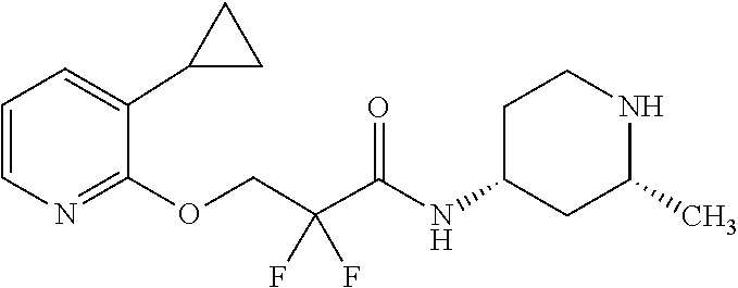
C1=C(C2CC2)C(OCC(F)(C(=O)NC2CC(C)NCC2)F)=NC=C1
